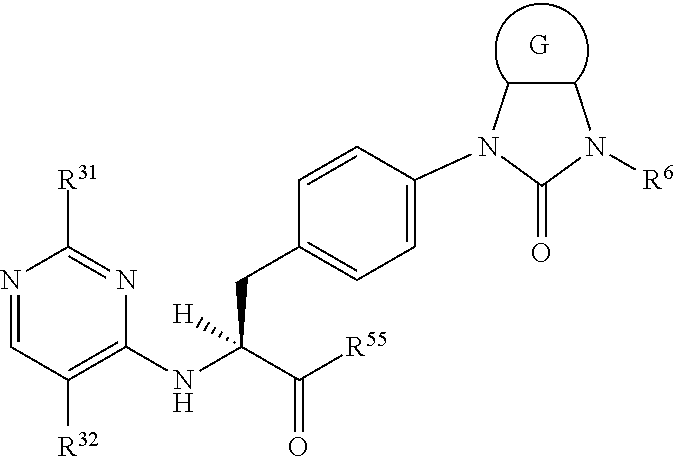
C1CN(C2=CC=C(CC(NC3=C([R32])C=NC([R31])=N3)(C([R55])=O)[H])C=C2)C(=O)N1[R6]
